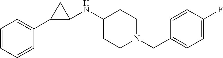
C1(NC2C(C3=CC=CC=C3)C2)CCN(CC2=CC=C(F)C=C2)CC1
